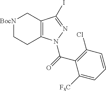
[BocN]1CCC2=C(C1)C(I)=NN2C(=O)C1=C(Cl)C=CC=C1[F3C]
